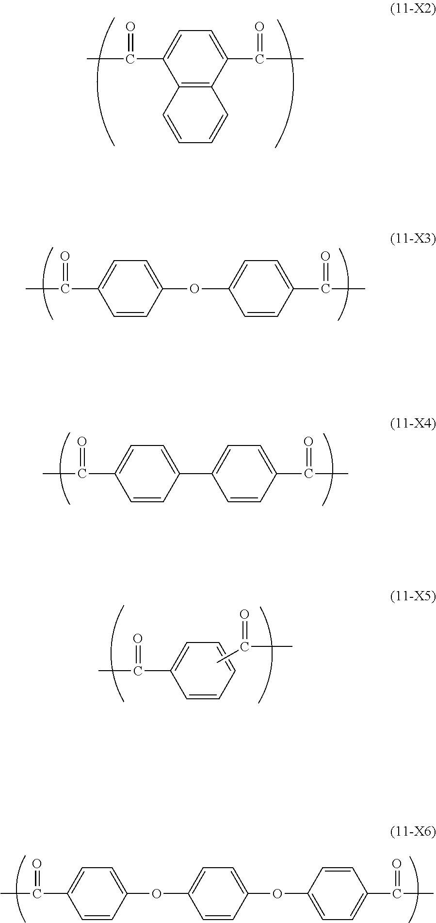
C12=C(C(C(C)=O)=CC=C1C(C)=O)C=CC=C2.C1=CC(OC2=CC=C(C(C)=O)C=C2)=CC=C1C(C)=O.C1=CC(C2=CC=C(C(C)=O)C=C2)=CC=C1C(C)=O.C1=CC=CC=C1C(C)=O.CC(C)=O.C1=CC(OC2=CC=C(OC3=CC=C(C(C)=O)C=C3)C=C2)=CC=C1C(C)=O
